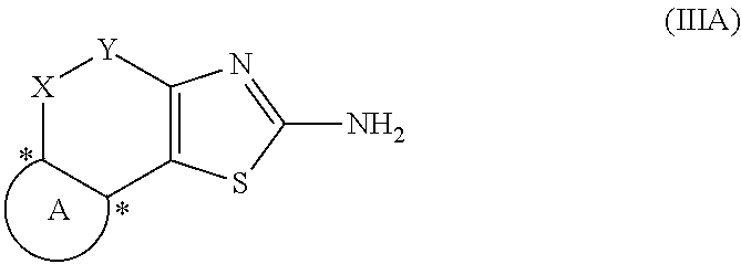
C12=C(SC(N)=N1)CC[X][Y]2.[A]
